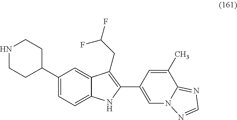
N1CCC(C2=CC=C3C(=C2)C(CC(F)F)=C(C2=CN4C(=NC=N4)C(C)=C2)N3)CC1
